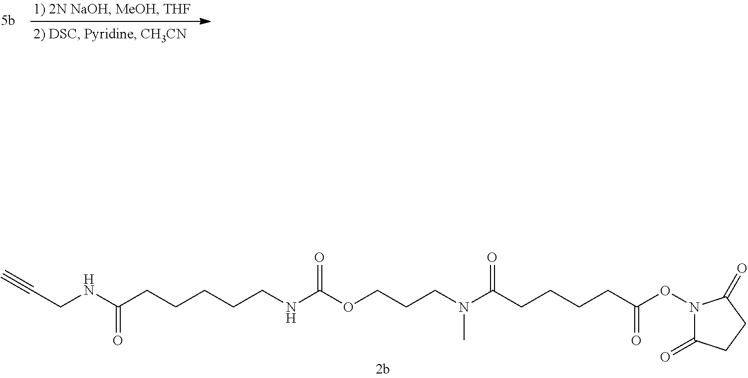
C(CNC(CCCCCNC(OCCCN(C(CCCCC(ON1C(=O)CCC1=O)=O)=O)C)=O)=O)#C
